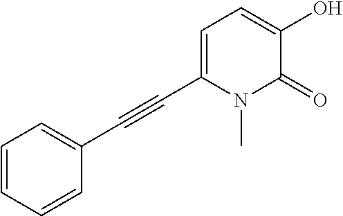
C1=CC=CC(C#CC2=CC=C(O)C(=O)N2C)=C1
